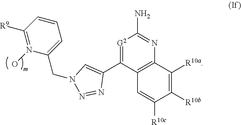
C1([R10b])=C([R10a])C2=C(C=C1[R10c])C(C1=CN(CC3=CC=CC([R9])=N3O)N=N1)=[G2]C(N)=N2
